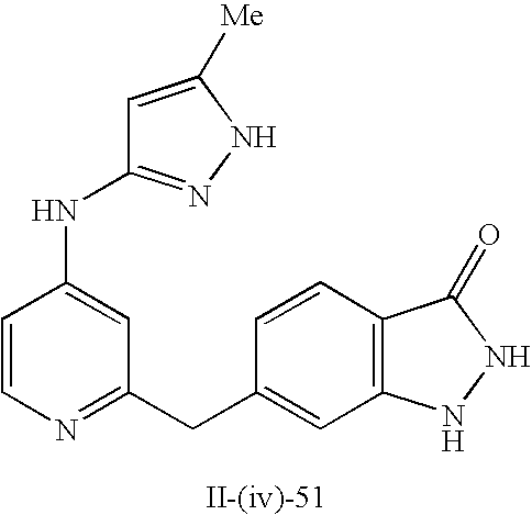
C1=CN=C(CC2=CC3=C(C=C2)C(=O)NN3)C=C1NC1=NNC([Me])=C1
